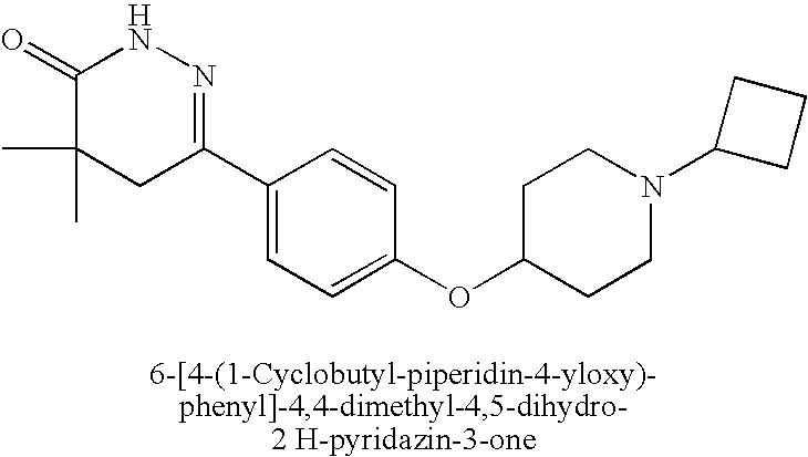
C1(=O)C(C)(C)CC(C2=CC=C(OC3CCN(C4CCC4)CC3)C=C2)=NN1
